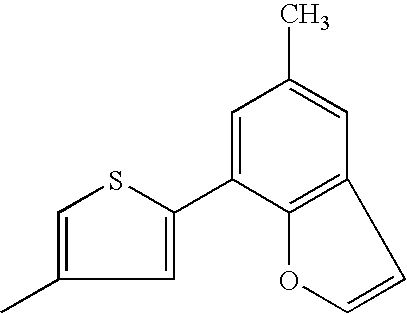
C1(C)=CSC(C2=CC(C)=CC3=C2OC=C3)=C1
